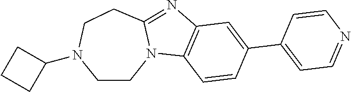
C12=C(C=CC(C3=CC=NC=C3)=C1)N1C(=N2)CCN(C2CCC2)CC1
